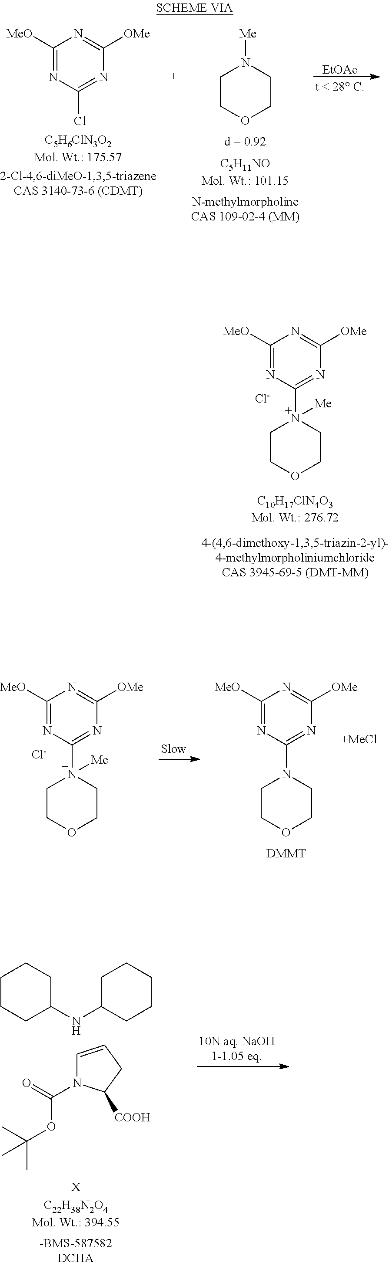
C1CCC(NC2CCCCC2)CC1.C(OC(C)(C)C)(=O)N1C=CCC1[COOH].[X].[EtOAc].C1COCCN1[Me].[C5H6ClN3O2Mol. Wt.: 175.57].C1([MeO])=NC(Cl)=NC([OMe])=N1.C1([MeO])=NC(N2([Me])CCOCC2)=NC([OMe])=N1.[Cl-].C1([MeO])=NC(N2CCOCC2)=NC([OMe])=N1.C1([MeO])=NC(N2([Me])CCOCC2)=NC([OMe])=N1.[Cl-].[DMMT]
